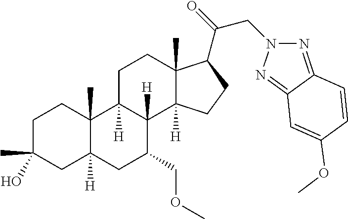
C1C(C)(O)CC2([H])C(C)(C1)C1([H])C([H])(C(COC)C2)C2([H])C(C)(CC1)C(C(=O)CN1N=C3C(=N1)C=C(OC)C=C3)CC2
